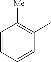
C1=CC=CC(C)=C1[Me]
